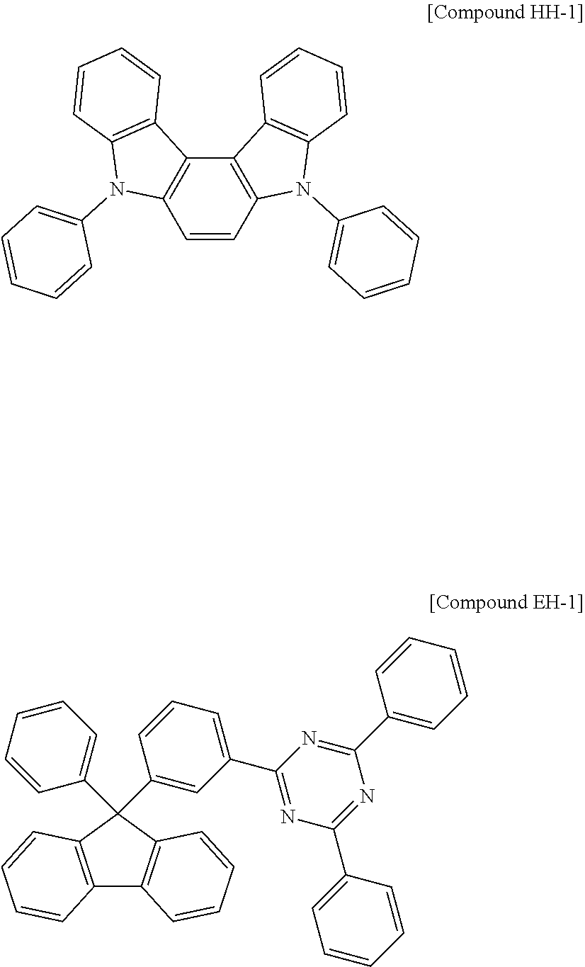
C1=CC2=C(C3=C1N(C1=CC=CC=C1)C1=C3C=CC=C1)C1=C(N2C2=CC=CC=C2)C=CC=C1.C12=C(C(C3=CC=CC=C3)(C3=CC(C4=NC(C5=CC=CC=C5)=NC(C5=CC=CC=C5)=N4)=CC=C3)C3=C1C=CC=C3)C=CC=C2
